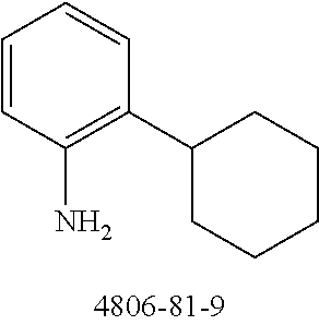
C1=CC(N)=C(C2CCCCC2)C=C1
